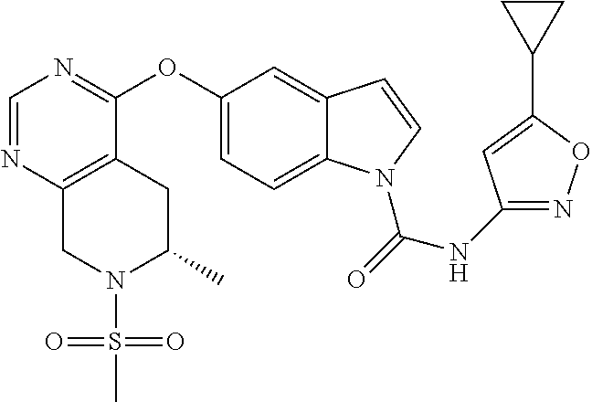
C1(OC2=NC=NC3=C2CC(C)N(S(C)(=O)=O)C3)=CC=C2C(=C1)C=CN2C(=O)NC1=NOC(C2CC2)=C1
